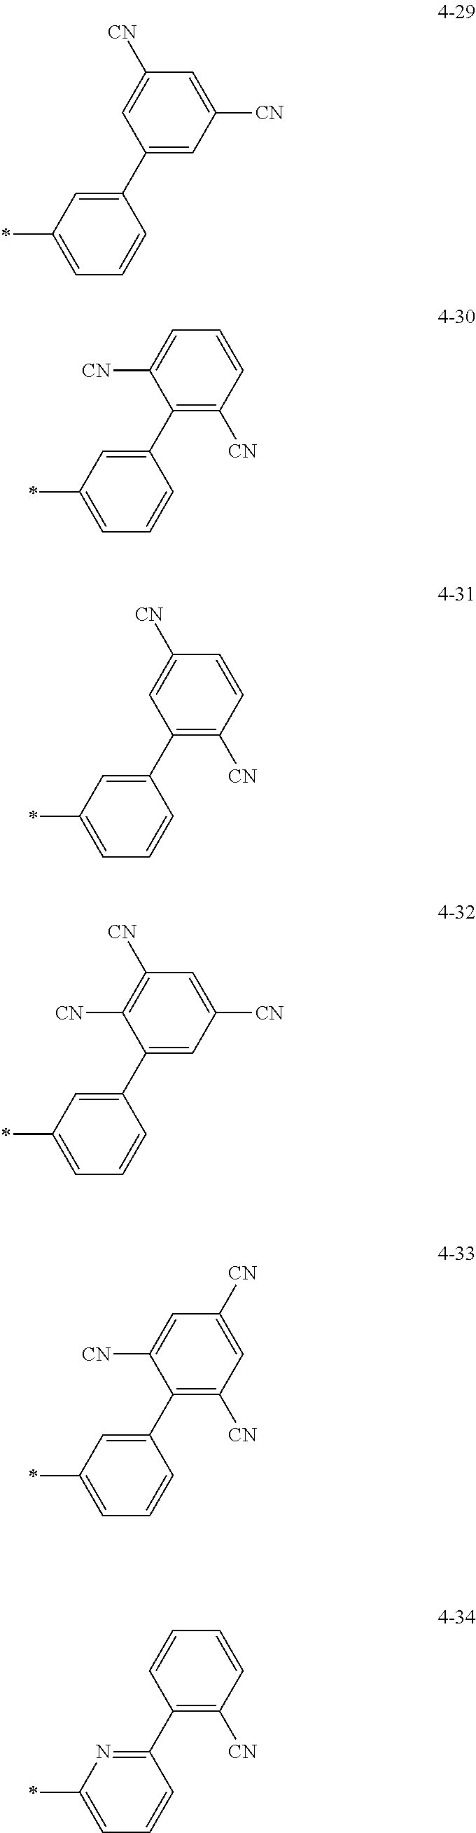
C1=C([CN])C=C(C2=CC(*)=CC=C2)C=C1[CN].C1=CC([CN])=C(C2=CC(*)=CC=C2)C([CN])=C1.C1=CC([CN])=C(C2=CC(*)=CC=C2)C=C1[CN].C1=C([CN])C=C(C2=CC(*)=CC=C2)C([CN])=C1[CN].C1([CN])=CC([CN])=C(C2=CC(*)=CC=C2)C([CN])=C1.C1=CC([CN])=C(C2=NC(*)=CC=C2)C=C1
